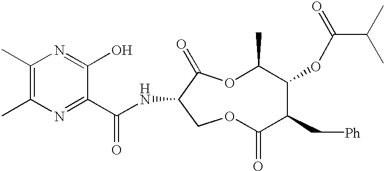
C1(C)=C(C)N=C(C(NC2C(=O)OC(C)C(OC(=O)C(C)C)C(C[Ph])C(=O)OC2)=O)C(O)=N1
